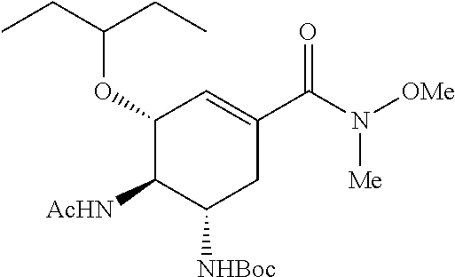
C1(OC(CC)CC)C([AcHN])C([NHBoc])CC(C(=O)N([Me])[OMe])=C1
